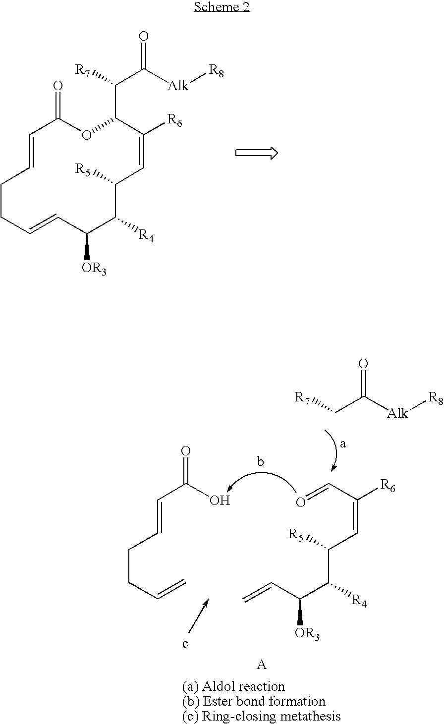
C1=CCCC=CC([OR3])C([R4])C([R5])C=C([R6])C(C([R7])C([Alk][R8])=O)OC1=O.C(CC=C)C=CC(=O)O.C(C(C(C=C)[OR3])[R4])([R5])C=C([R6])C=O.[R7]CC([Alk][R8])=O
